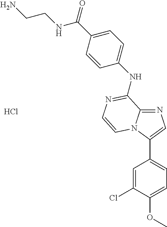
C12=NC=C(C3=CC=C(OC)C(Cl)=C3)N1C=CN=C2NC1=CC=C(C(NCCN)=O)C=C1.Cl
